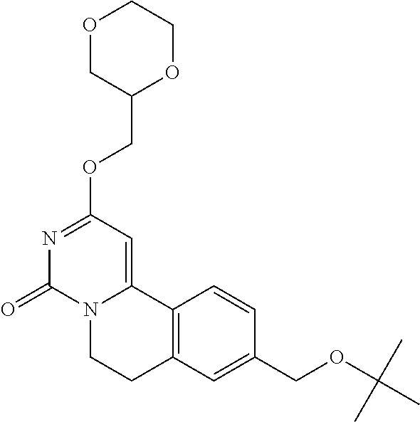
O1CC(COC2=NC(=O)N3C(=C2)C2=C(CC3)C=C(COC(C)(C)C)C=C2)OCC1
